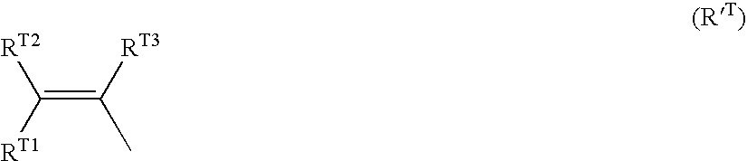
C(=C([RT3])C)([RT2])[RT1]
